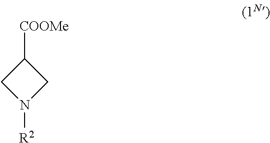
C1([COOMe])CN([R2])C1
